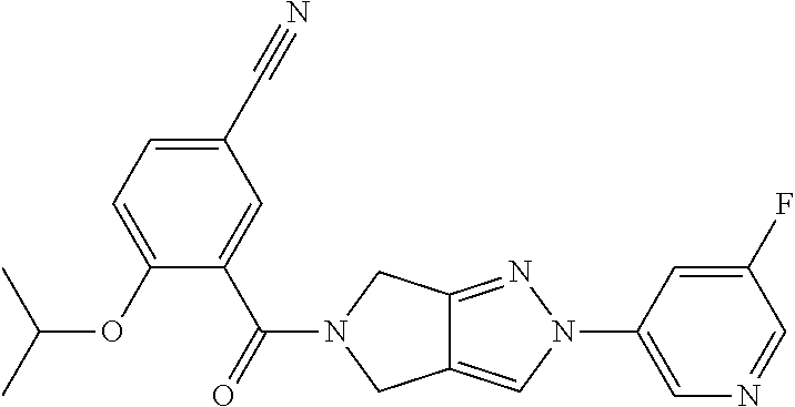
C1(C#N)=CC=C(OC(C)C)C(C(=O)N2CC3=CN(C4=CN=CC(F)=C4)N=C3C2)=C1
